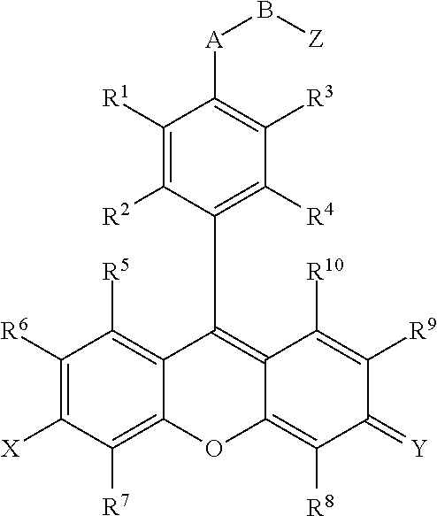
C1([R1])=C([R2])C(C2=C3C([R10])=C([R9])C(=[Y])C([R8])=C3OC3=C([R7])C([X])=C([R6])C([R5])=C32)=C([R4])C([R3])=C1[A]B[Z]
